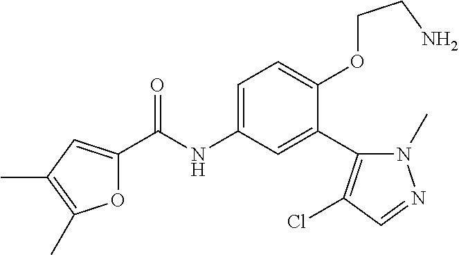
O1C(C(=O)NC2=CC=C(OCCN)C(C3=C(Cl)C=NN3C)=C2)=CC(C)=C1C
